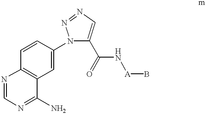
C1=CC2=C(C=C1N1C(C(N[A]B)=O)=CN=N1)C(N)=NC=N2
